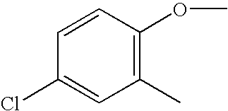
C1(C)=C(OC)C=CC(Cl)=C1
